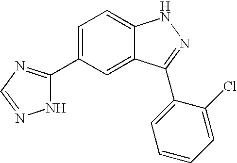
C1(C2=NC=NN2)=CC=C2C(=C1)C(C1=CC=CC=C1Cl)=NN2
